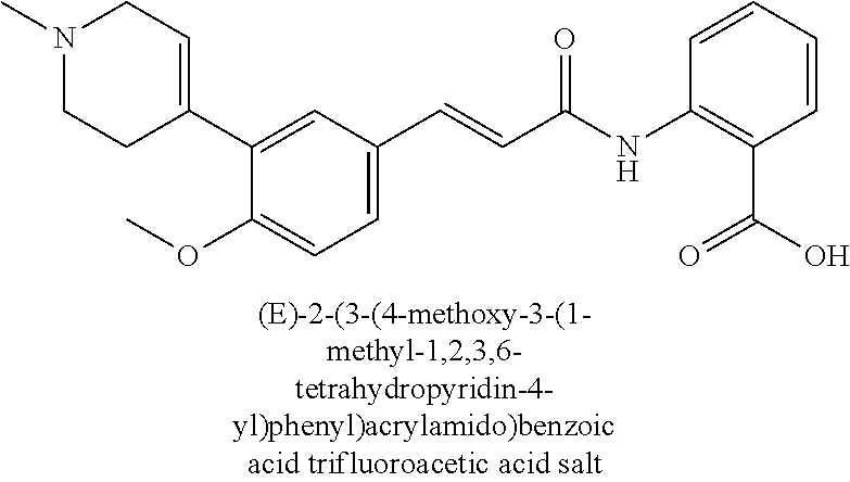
C1=CC(NC(C=CC2=CC=C(OC)C(C3=CCN(C)CC3)=C2)=O)=C(C(O)=O)C=C1
